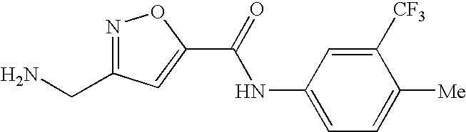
C1([CF3])=CC(NC(C2=CC(CN)=NO2)=O)=CC=C1[Me]
